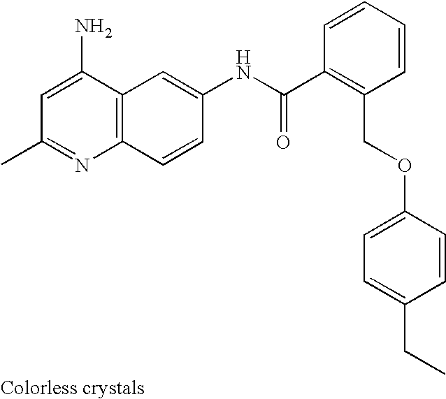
CC1=NC2=C(C(N)=C1)C=C(NC(C1=C(COC3=CC=C(CC)C=C3)C=CC=C1)=O)C=C2
